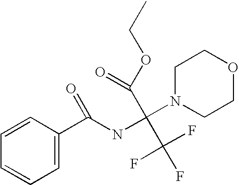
C1=C(C(NC(N2CCOCC2)(C(OCC)=O)C(F)(F)F)=O)C=CC=C1
